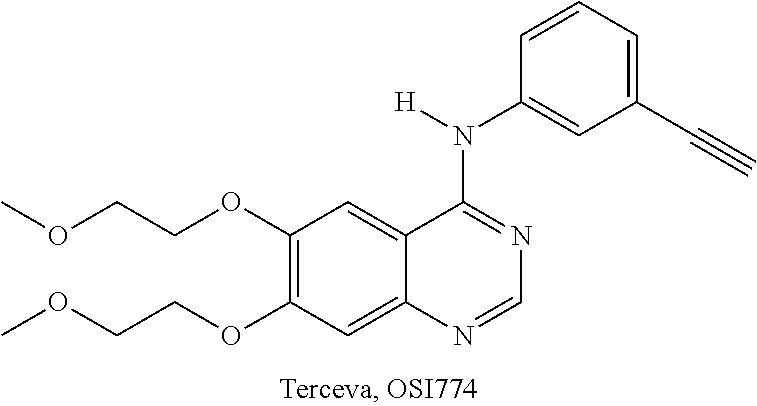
C1(OCCOC)=C(OCCOC)C=C2C(=C1)C(N([H])C1=CC(C#C)=CC=C1)=NC=N2
